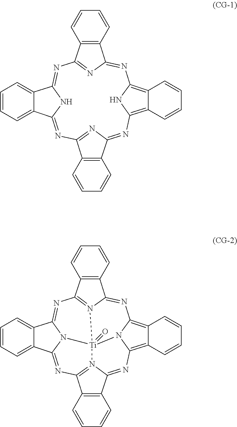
N1=C2N=C(N=C3NC(=NC4=NC(=NC5=C6C(=C1N5)C=CC=C6)C1=C4C=CC=C1)C1=CC=CC=C31)C1=C2C=CC=C1.N1=C2N3=C(N=C4N5C(=NC6=N7C(=NC8=C9C(=C1N8[Ti]753=O)C=CC=C9)C1=C6C=CC=C1)C1=CC=CC=C41)C1=C2C=CC=C1
